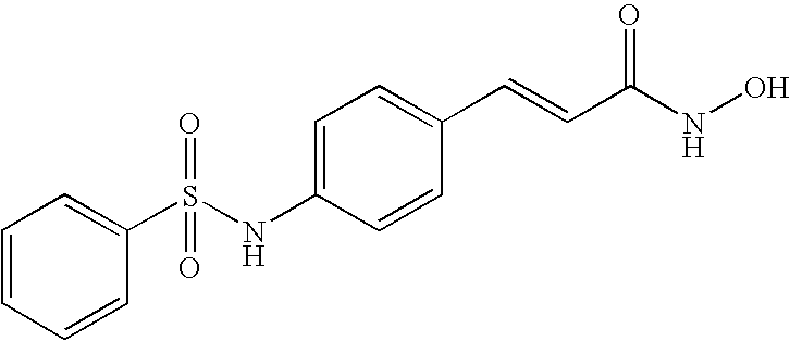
C1=CC=CC(S(NC2=CC=C(C=CC(NO)=O)C=C2)(=O)=O)=C1
